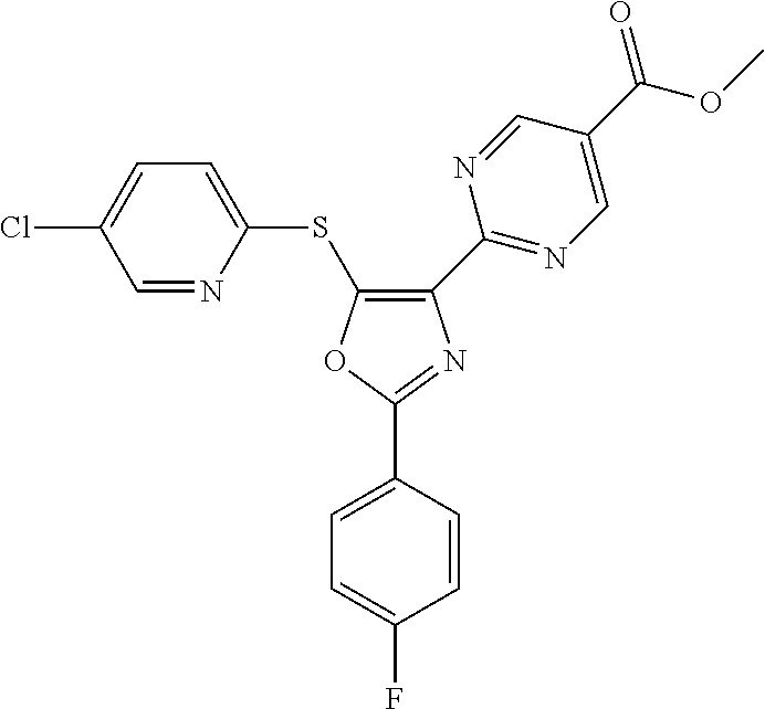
C1(C2=NC=C(C(=O)OC)C=N2)=C(SC2=CC=C(Cl)C=N2)OC(C2=CC=C(F)C=C2)=N1
